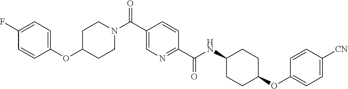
N(C(C1=NC=C(C(=O)N2CCC(OC3=CC=C(F)C=C3)CC2)C=C1)=O)C1CCC(OC2=CC=C([CN])C=C2)CC1
